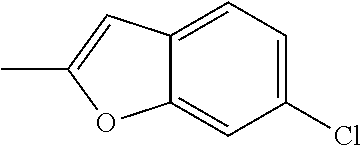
C1(Cl)=CC=C2C(=C1)OC(C)=C2
